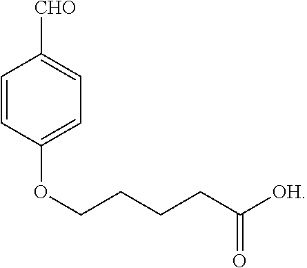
C1=CC(OCCCCC([OH])=O)=CC=C1[CHO]
